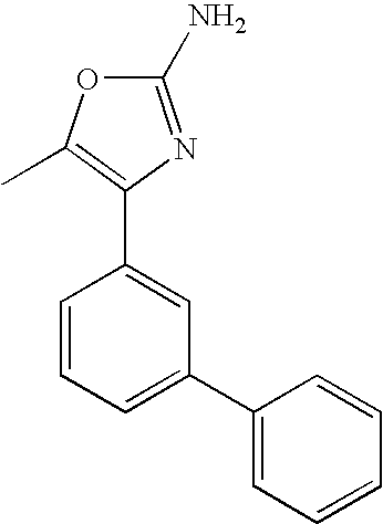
O1C(N)=NC(C2=CC(C3=CC=CC=C3)=CC=C2)=C1C
